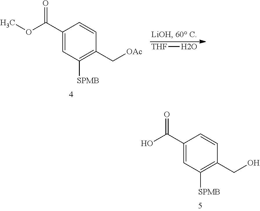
C1(C(O)=O)=CC([SPMB])=C(CO)C=C1.C1(C(OC)=O)=CC([SPMB])=C(C[OAc])C=C1.[THF]O
